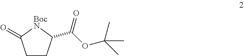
C1CC(C(=O)OC(C)(C)C)[BocN]C1=O
